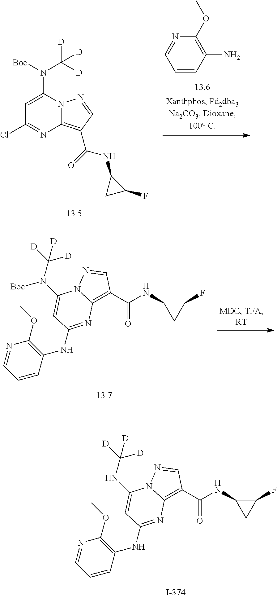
C1=CC(N)=C(OC)N=C1.C1=C(N(C([D])([D])[D])[Boc])N2C(=C(C(NC3CC3F)=O)C=N2)N=C1Cl.C12=C(C(NC3CC3F)=O)C=NN1C(N([Boc])C([D])([D])[D])=CC(NC1=C(OC)N=CC=C1)=N2.C12=C(C(NC3CC3F)=O)C=NN1C(NC([D])([D])[D])=CC(NC1=C(OC)N=CC=C1)=N2
